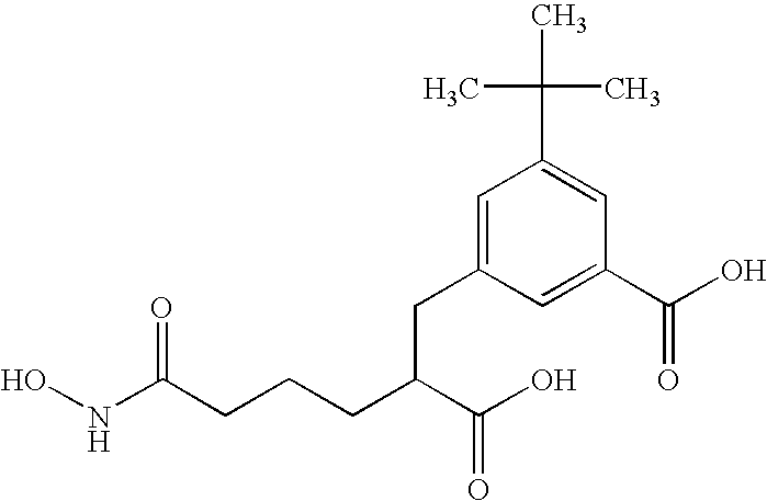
ONC(CCCC(C(O)=O)CC1=CC(C(C)(C)C)=CC(C(O)=O)=C1)=O
